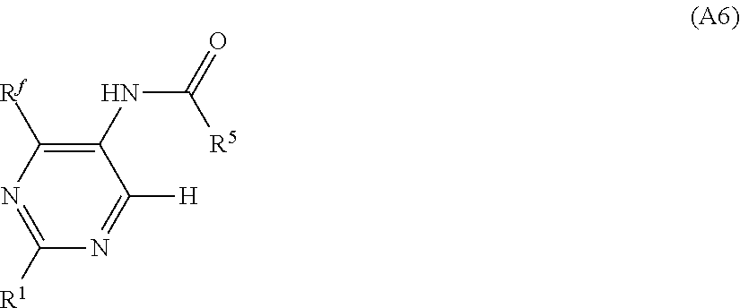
N1=C([R1])N=C([H])C(NC(=O)[R5])=C1[Rf]
